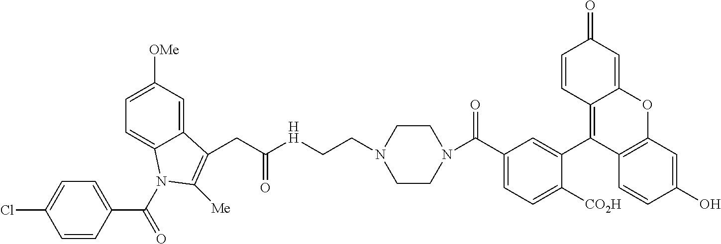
C1=C(C(=O)N2CCN(CC[HH]C(CC3=C([Me])N(C(=O)C4=CC=C(Cl)C=C4)C4=CC=C([OMe])C=C43)=O)CC2)C=C(C2=C3C(=CC(=O)C=C3)OC3=C2C=CC(O)=C3)C([CO2H])=C1
